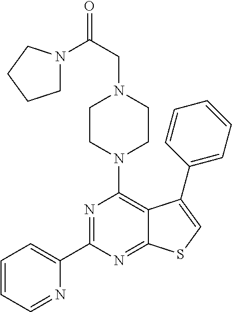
N1=C(C2=CC=CC=N2)N=C2C(=C1N1CCN(CC(=O)N3CCCC3)CC1)C(C1=CC=CC=C1)=CS2
